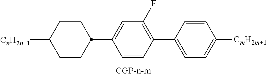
C1(C2=C(F)C=C(C3CCC([CnH2n+1])CC3)C=C2)=CC=C([CmH2m+1])C=C1
